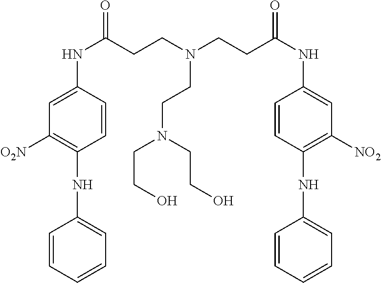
C1=CC=CC=C1NC1=C([O2N])C=C(NC(=O)CCN(CCC(NC2=CC([NO2])=C(NC3=CC=CC=C3)C=C2)=O)CCN(CCO)CCO)C=C1
